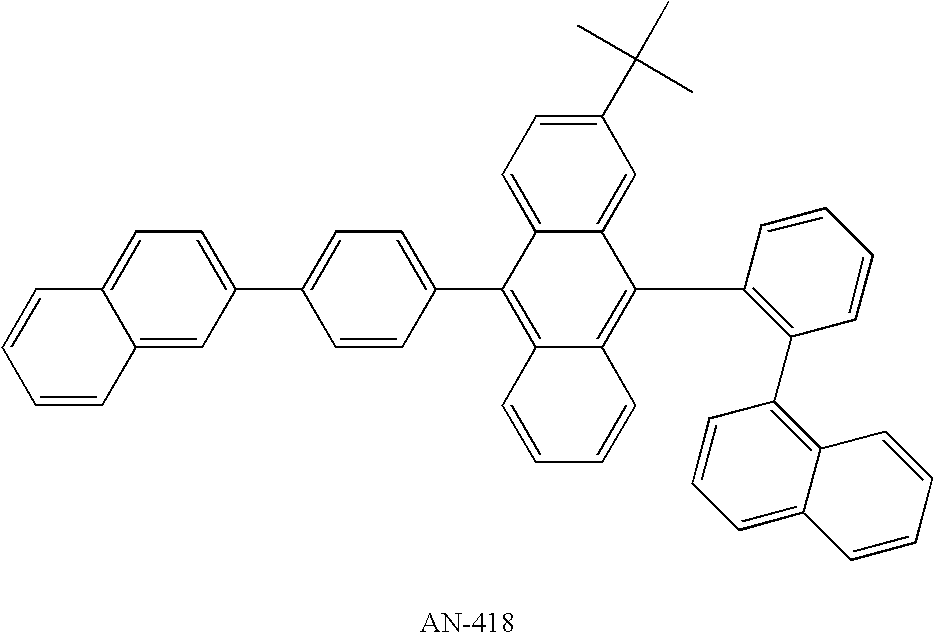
C1(C2=CC=C(C3=CC=C4C(=C3)C=CC=C4)C=C2)=C2C(=C(C3=C(C4=C5C(=CC=C4)C=CC=C5)C=CC=C3)C3=CC(C(C)(C)C)=CC=C13)C=CC=C2
